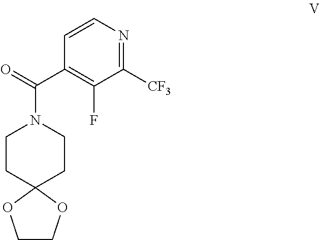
C1CC2(CCN1C(C1=C(F)C([CF3])=NC=C1)=O)OCCO2
